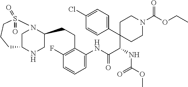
C1N2C(CCC3=C(F)C=CC=C3NC(C(NC(OC)=O)C3(C4=CC=C(Cl)C=C4)CCN(C(OCC)=O)CC3)=O)CNC1CCCS2(=O)=O
